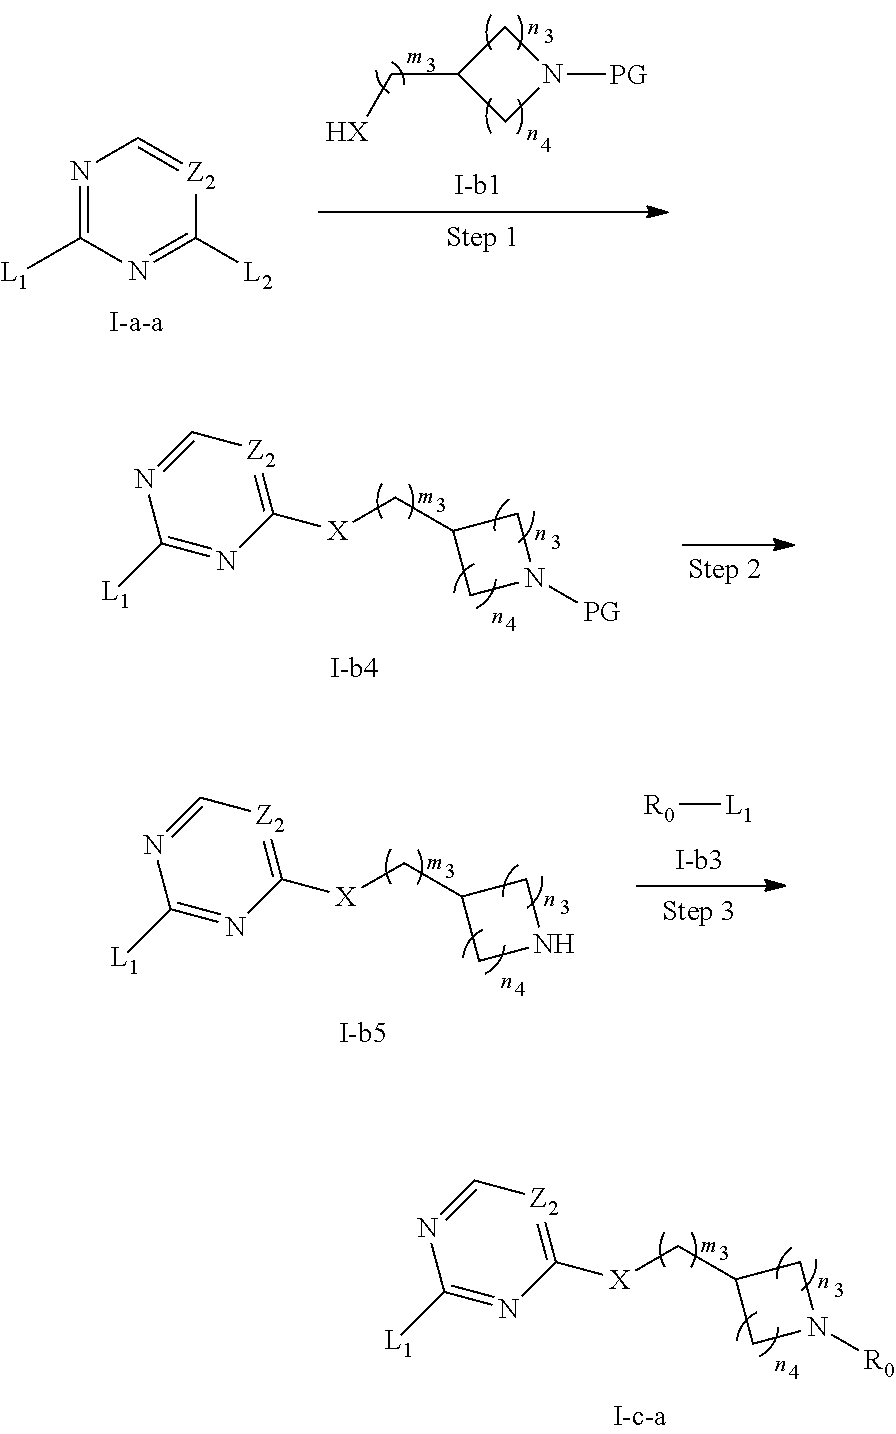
N1=C([L1])N=C([L2])[Z2]=C1.C1C(C[HX])CN1[PG].C1([L1])=NC([X]CC2CN([PG])C2)=[Z2]C=N1.C1([L1])=NC([X]CC2CNC2)=[Z2]C=N1.[R0][L1].C1([L1])=NC([X]CC2CN([R0])C2)=[Z2]C=N1
